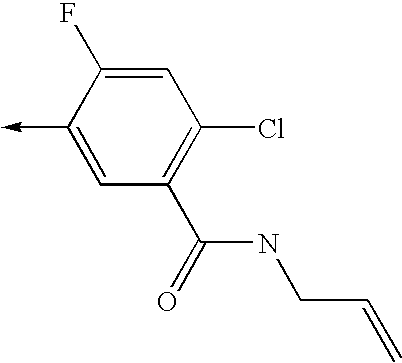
C1(->C)=CC(C(=O)NCC=C)=C(Cl)C=C1F
